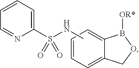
C1(S(=O)(=O)NC)=CC=CC=N1.C1=CC=C2C(=C1)B([OR*])OC2
